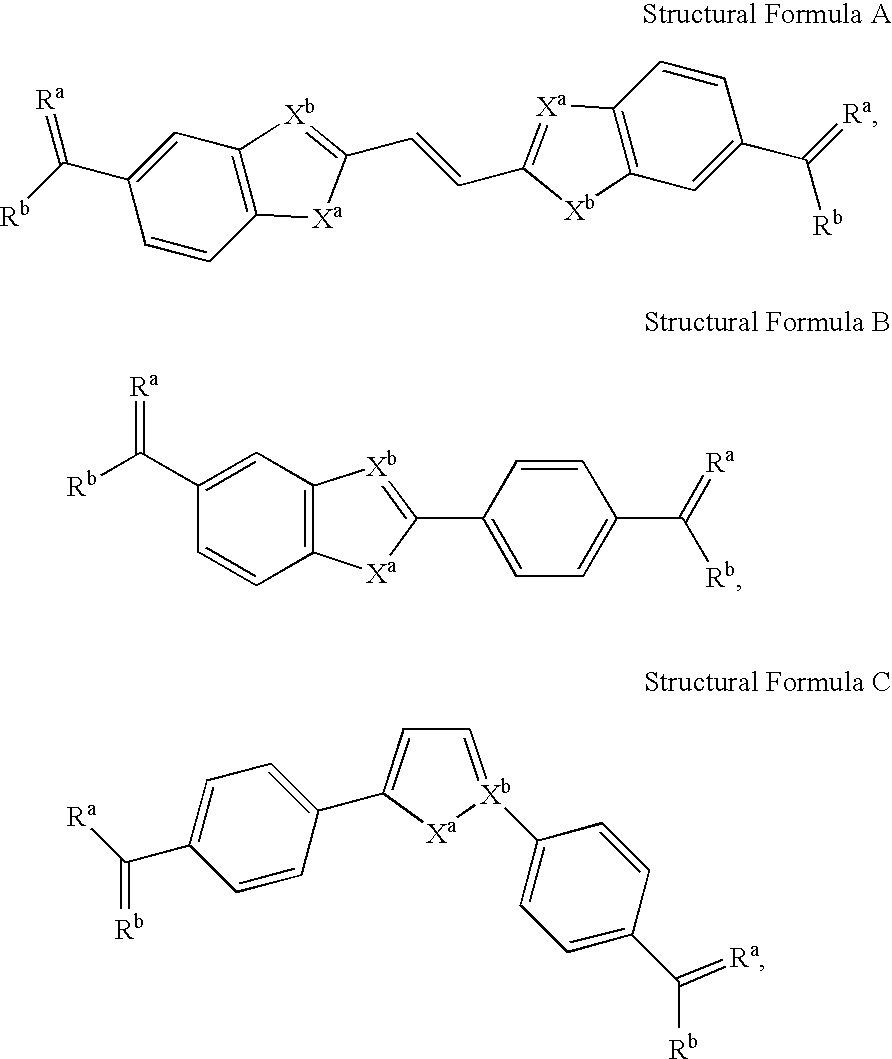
C1(C([Rb])=[Ra])=CC2=C(C=C1)[Xa]C(C=CC1=[Xa]C3=C(C=C(C(=[Ra])[Rb])C=C3)[Xb]1)=[Xb]2.C12=C(C=C(C([Rb])=[Ra])C=C1)[Xb]=C(C1=CC=C(C(=[Ra])[Rb])C=C1)[Xa]2.C1=CC(C2=CC=[Xb](C3=CC=C(C([Rb])=[Ra])C=C3)[Xa]2)=CC=C1C([Ra])=[Rb]
